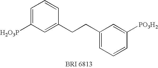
C1=C([H2O3P])C=C(CCC2=CC=CC([PO3H2])=C2)C=C1
